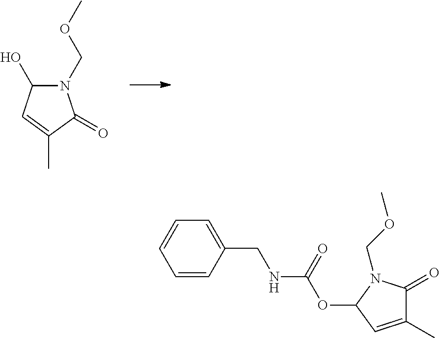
N1(COC)C(O)C=C(C)C1=O.C1=CC(CNC(OC2C=C(C)C(=O)N2COC)=O)=CC=C1
